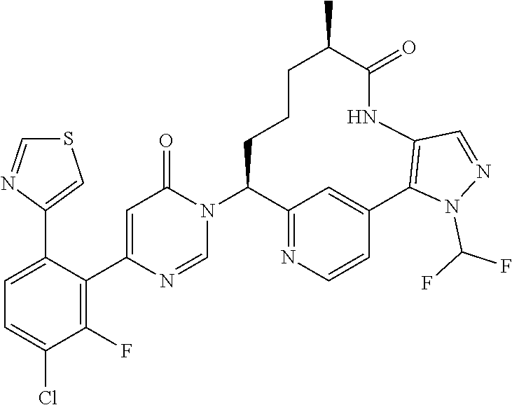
C1=C(C2=C(F)C(Cl)=CC=C2C2=CSC=N2)N=CN(C2C3=NC=CC(=C3)C3=C(NC(=O)C(C)CCC2)C=NN3C(F)F)C1=O
